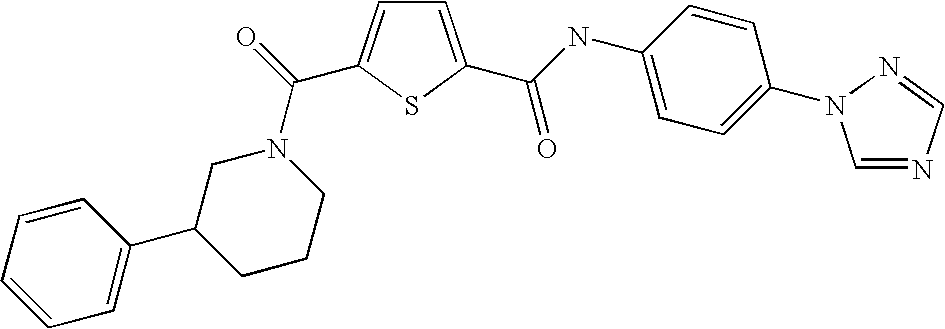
C1=C(C(=O)NC2=CC=C(N3C=NC=N3)C=C2)SC(C(=O)N2CC(C3=CC=CC=C3)CCC2)=C1
